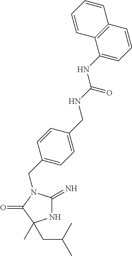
N1C(=N)N(CC2=CC=C(CNC(NC3=CC=CC4=C3C=CC=C4)=O)C=C2)C(=O)C1(C)CC(C)C
